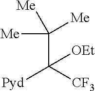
C(C([CF3])([Pyd])[OEt])([Me])([Me])[Me]
